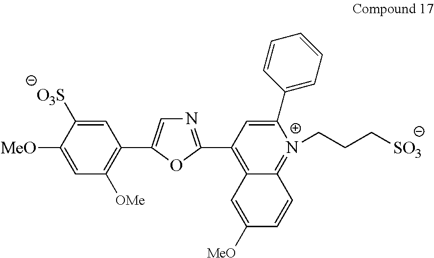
C1([MeO])=CC([OMe])=C(C2=CN=C(C3=C4C(=[N+](CCC[SO3])C(C5=CC=CC=C5)=C3)C=CC([MeO])=C4)O2)C=C1[O3S]
